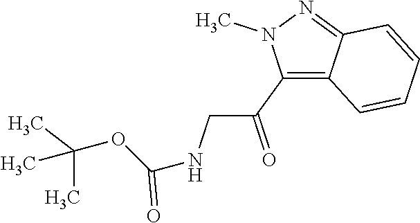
C(CNC(OC(C)(C)C)=O)(=O)C1=C2C(=NN1C)C=CC=C2
